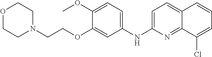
COC1=CC=C(NC2=CC=C3C(=N2)C(Cl)=CC=C3)C=C1OCCN1CCOCC1
